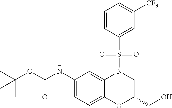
N(C(OC(C)(C)C)=O)C1=CC=C2C(=C1)N(S(C1=CC([CF3])=CC=C1)(=O)=O)CC(CO)O2
